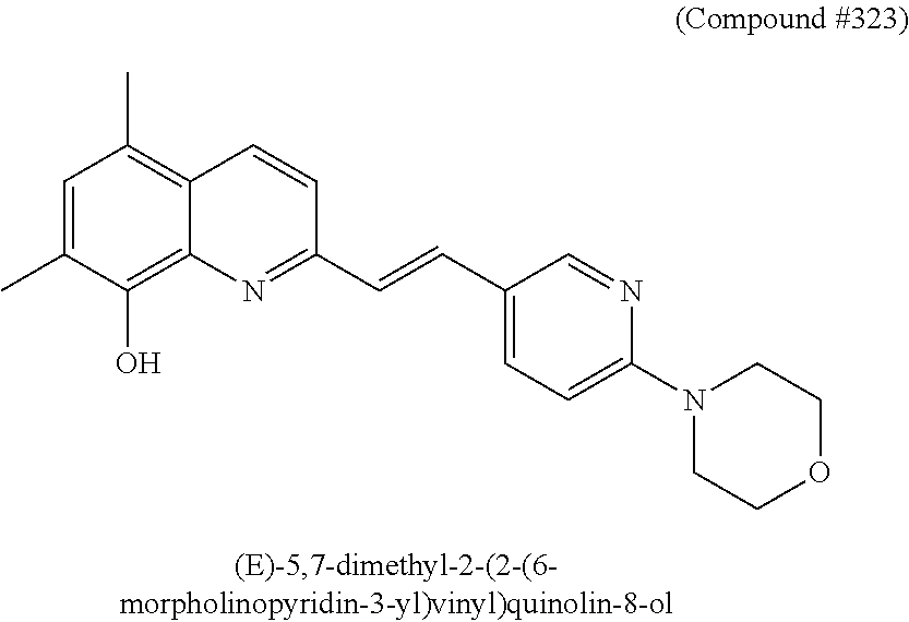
C1=C(C)C(O)=C2C(=C1C)C=CC(C=CC1=CC=C(N3CCOCC3)N=C1)=N2
